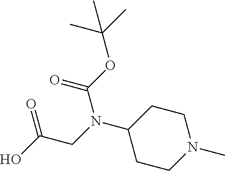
OC(=O)CN(C(=O)OC(C)(C)C)C1CCN(C)CC1
